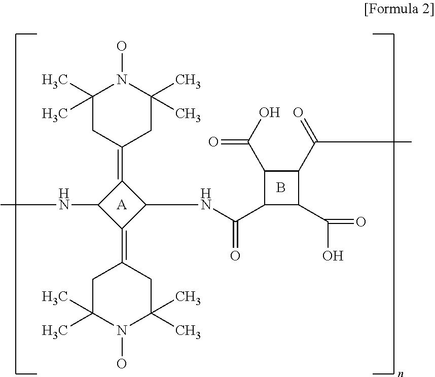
[A].C1(NC)C(=C2CC(C)(C)N(O)C(C)(C)C2)C(NC(C2C(C(O)=O)C(C(C)=O)C2C(O)=O)=O)C1=C1CC(C)(C)N(O)C(C)(C)C1.B
